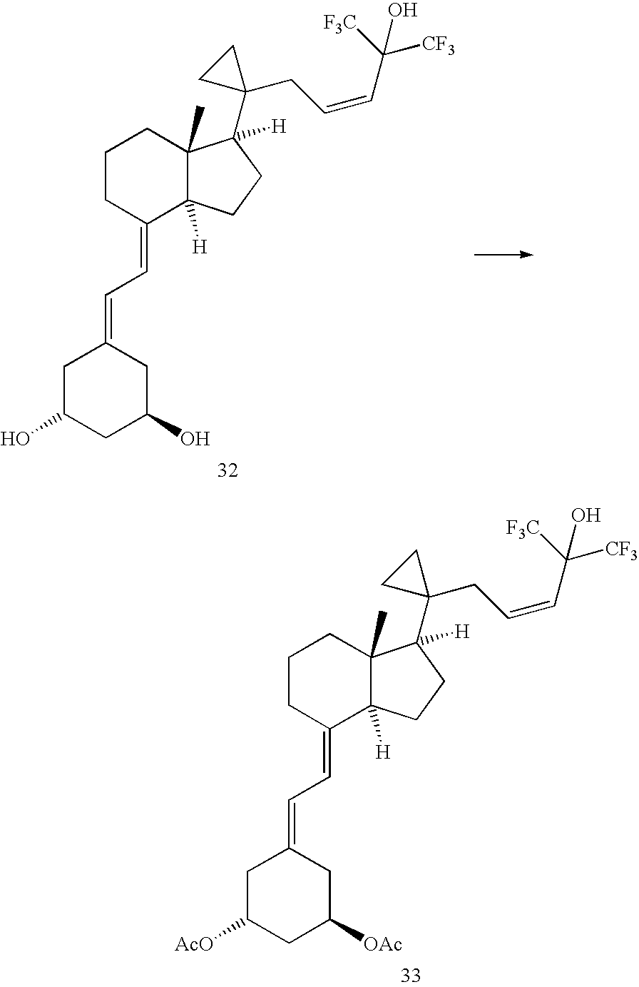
C1CC(=CC=C2CC(O)CC(O)C2)C2([H])C(C)(C1)C(C1(CC=CC([F3C])([CF3])O)CC1)([H])CC2.C1CC(=CC=C2CC([AcO])CC([OAc])C2)C2([H])C(C)(C1)C(C1(CC=CC([F3C])([CF3])O)CC1)([H])CC2
